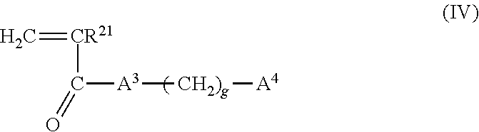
C=[CR21]C(=O)[A3][CH2)g][A4]
